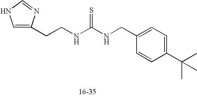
C(CNC(NCC1=CC=C(C(C)(C)C)C=C1)=S)C1=CNC=N1
